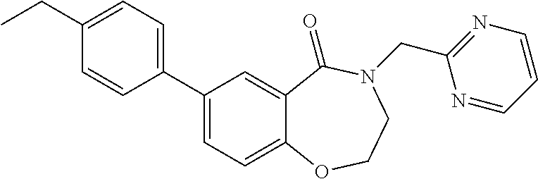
C1(C2=CC=C(CC)C=C2)=CC=C2C(=C1)C(=O)N(CC1=NC=CC=N1)CCO2
